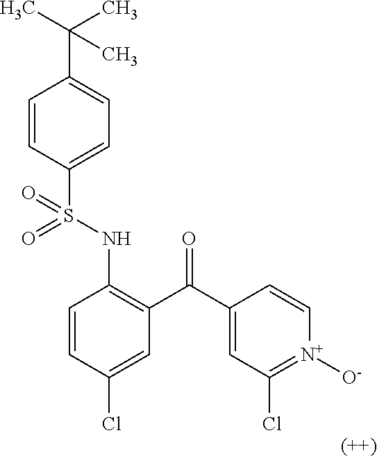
C1=CC(S(NC2=C(C(C3=CC(Cl)=[N+]([O-])C=C3)=O)C=C(Cl)C=C2)(=O)=O)=CC=C1C(C)(C)C
